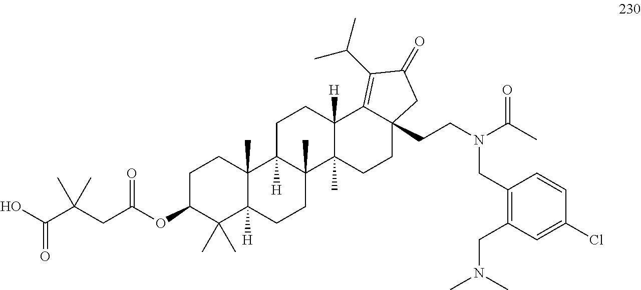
C1C(OC(CC(C(=O)O)(C)C)=O)C(C)(C)C2([H])C(C)(C1)C1([H])C(C)(CC2)C2(C)C([H])(CC1)C1=C(C(C)C)C(=O)CC1(CCN(C(C)=O)CC1=C(CN(C)C)C=C(Cl)C=C1)CC2
